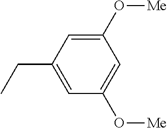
C1(O[Me])=CC(CC)=CC(O[Me])=C1
